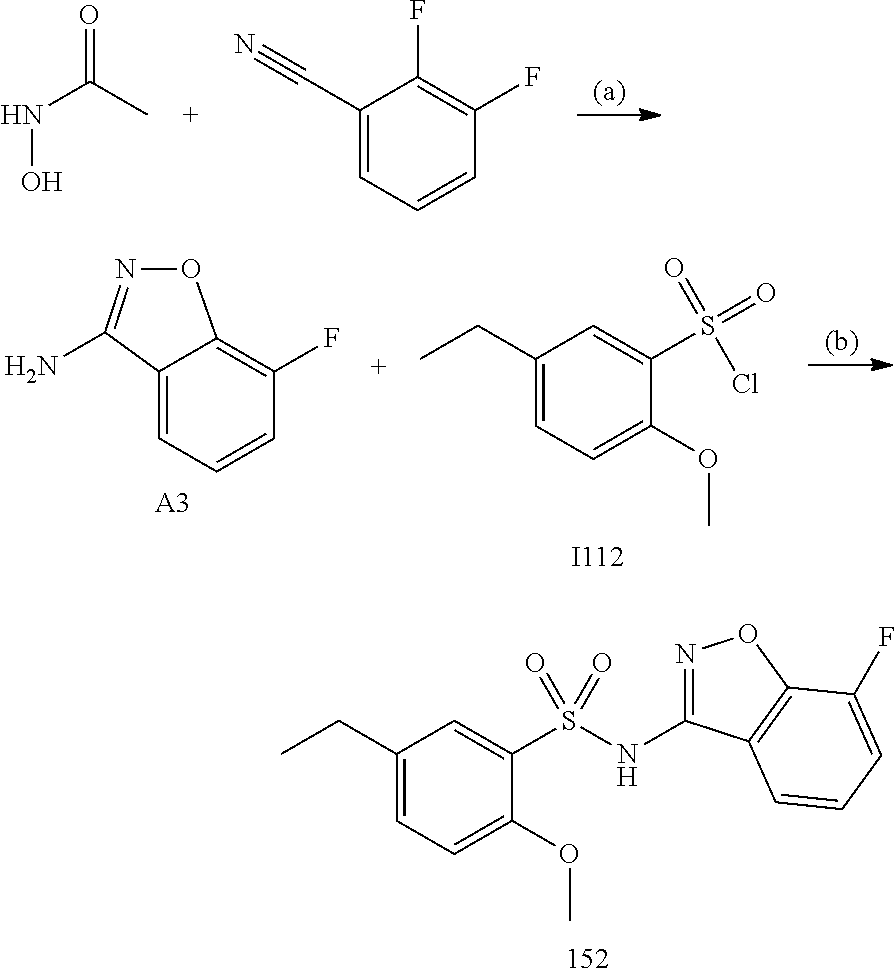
C1=C(CC)C=C(S(NC2=NOC3=C2C=CC=C3F)(=O)=O)C(OC)=C1.ONC(C)=O.C1(C#N)=CC=CC(F)=C1F.C1=C2C(=C(F)C=C1)ON=C2N.[A3].C1=C(CC)C=C(S(Cl)(=O)=O)C(OC)=C1.[I112]
